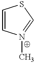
C1=CN(C)=CS1
